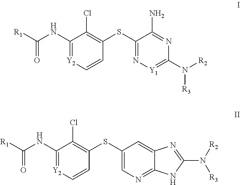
C1(NC(=O)[R1])=[Y2]C=CC(SC2=N[Y1]=C(N([R3])[R2])N=C2N)=C1Cl.C1(NC(=O)[R1])=[Y2]C=CC(SC2=CN=C3C(=C2)N=C(N([R3])[R2])N3)=C1Cl
